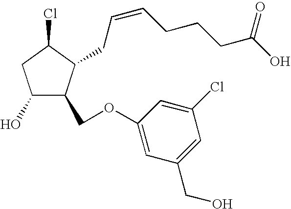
C1(O)C(COC2=CC(CO)=CC(Cl)=C2)C(CC=CCCCC(=O)O)C(Cl)C1
